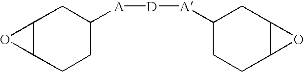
C12C(CCC([A][D][A]C3CCC4C(C3)O4)C1)O2
